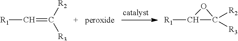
[R1]C=C([R2])[R3].[R1]C1C([R2])([R3])O1
